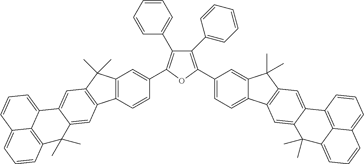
C12=C(C=CC(C3=C(C4=CC=CC=C4)C(C4=CC=CC=C4)=C(C4=CC=C5C(=C4)C(C)(C)C4=C5C=C5C(=C4)C4=C6C(=CC=C4)C=CC=C6C5(C)C)O3)=C1)C1=C(C2(C)C)C=C2C(=C1)C(C)(C)C1=C3C2=CC=CC3=CC=C1
